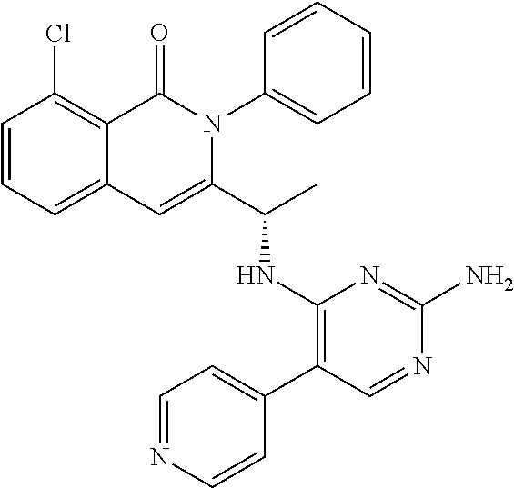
C1(Cl)=C2C(=CC=C1)C=C(C(C)NC1=C(C3=CC=NC=C3)C=NC(N)=N1)N(C1=CC=CC=C1)C2=O
